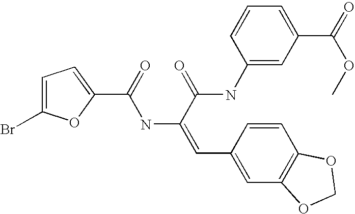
C1=C(Br)OC(C(=O)NC(=CC2=CC3=C(C=C2)OCO3)C(=O)NC2=CC(C(=O)OC)=CC=C2)=C1
